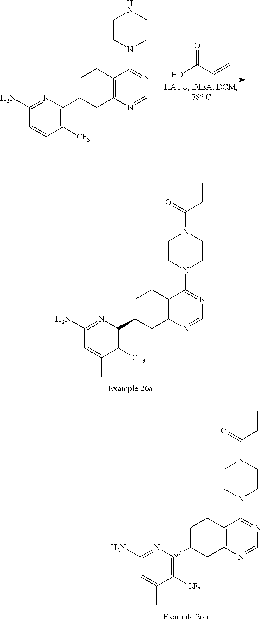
C1(N)=NC(C2CC3=C(CC2)C(N2CCN(C(C=C)=O)CC2)=NC=N3)=C([CF3])C(C)=C1.C1(N)=NC(C2CC3=C(CC2)C(N2CCN(C(C=C)=O)CC2)=NC=N3)=C([CF3])C(C)=C1.OC(C=C)=O.C1(N)=NC(C2CC3=C(CC2)C(N2CCNCC2)=NC=N3)=C([CF3])C(C)=C1
